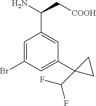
NC(C[COOH])C1=CC(C2(C(F)F)CC2)=CC(Br)=C1
